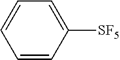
C1=CC([SF5])=CC=C1
